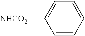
C1=CC=CC=C1[NHCO2]
